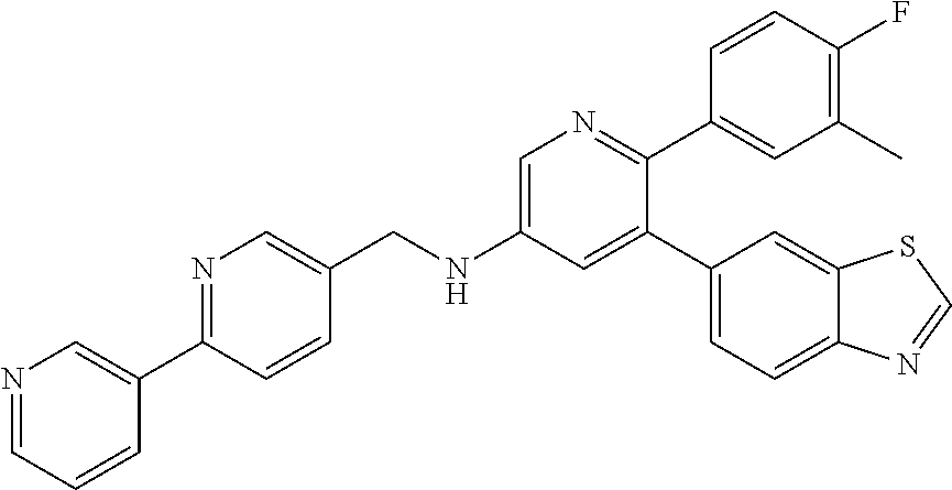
C(NC1=CN=C(C2=CC(C)=C(F)C=C2)C(C2=CC=C3C(=C2)SC=N3)=C1)C1=CN=C(C2=CN=CC=C2)C=C1
